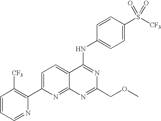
C1=CC=NC(C2=CC=C3C(=N2)N=C(COC)N=C3NC2=CC=C(S([CF3])(=O)=O)C=C2)=C1[CF3]
